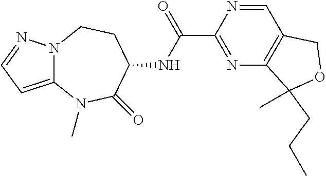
C1(C(NC2C(=O)N(C)C3=CC=NN3CC2)=O)=NC2=C(C=N1)COC2(C)CCC
